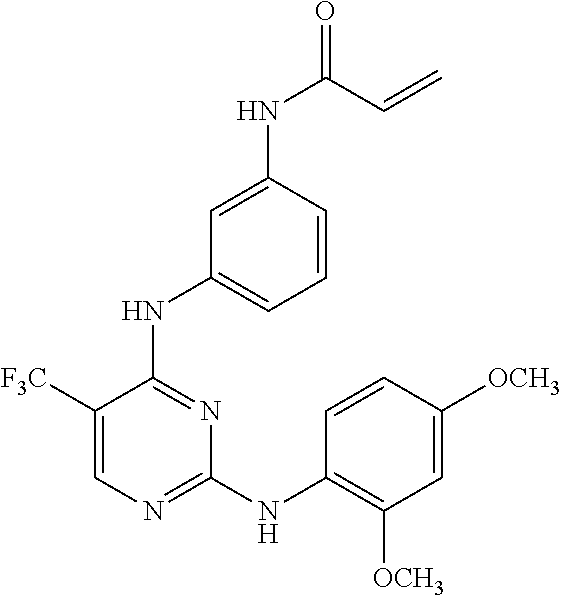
C1([F3C])=CN=C(NC2=C([OCH3])C=C([OCH3])C=C2)N=C1NC1=CC=CC(NC(=O)C=C)=C1
